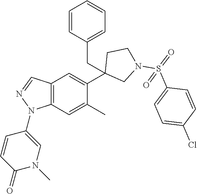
C1(C2=CC3=C(C=C2C)N(C2=CN(C)C(=O)C=C2)N=C3)(CC2=CC=CC=C2)CN(S(=O)(C2=CC=C(Cl)C=C2)=O)CC1
